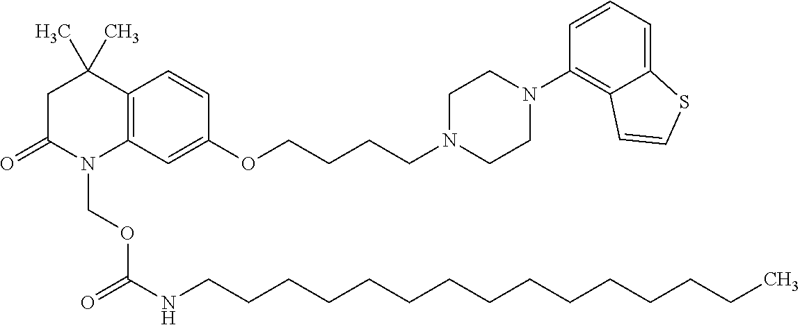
C12=C(C=C(OCCCCN3CCN(C4=C5C(=CC=C4)SC=C5)CC3)C=C1)N(COC(=O)NCCCCCCCCCCCCCCC)C(=O)CC2(C)C
